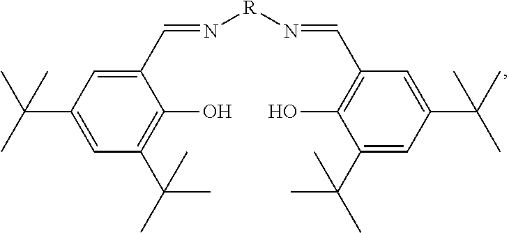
C1(C=N[R]N=CC2=C(O)C(C(C)(C)C)=CC(C(C)(C)C)=C2)=CC(C(C)(C)C)=CC(C(C)(C)C)=C1O
